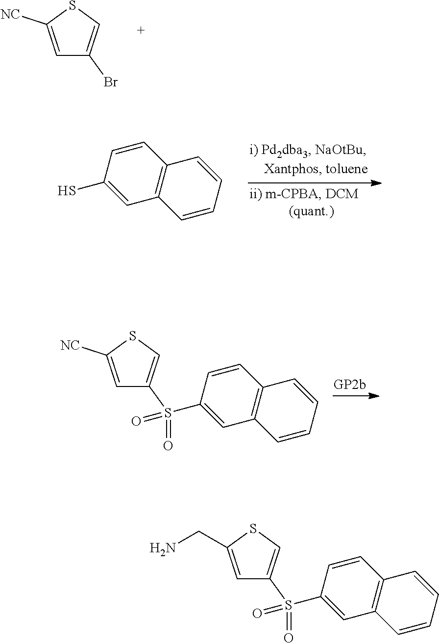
C1=C([NC])SC=C1Br.C1=C(S)C=CC2=C1C=CC=C2.C1=C([NC])SC=C1S(C1=CC2=C(C=C1)C=CC=C2)(=O)=O.C1=C(CN)SC=C1S(C1=CC2=C(C=C1)C=CC=C2)(=O)=O
